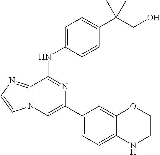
C1(C2=CC=C3C(=C2)OCCN3)=CN2C(=NC=C2)C(NC2=CC=C(C(CO)(C)C)C=C2)=N1
